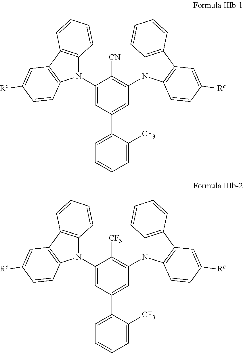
C1(N2C3=C(C4=C2C=CC([Rc])=C4)C=CC=C3)=CC(C2=CC=CC=C2[CF3])=CC(N2C3=C(C4=C2C=CC([Rc])=C4)C=CC=C3)=C1[CN].C1(N2C3=C(C4=C2C=CC([Rc])=C4)C=CC=C3)=CC(C2=CC=CC=C2[CF3])=CC(N2C3=C(C4=C2C=CC([Rc])=C4)C=CC=C3)=C1[CF3]
